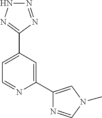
N1(C)C=C(C2=CC(C3=NNN=N3)=CC=N2)N=C1
